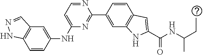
C1=C(NC2=CC=NC(C3=CC4=C(C=C3)C=C(C(NC(C)CC)=O)N4)=N2)C=CC2=C1C=NN2
